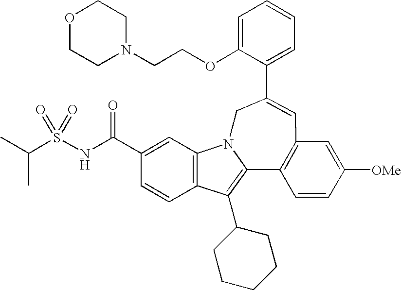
C1=C(OCCN2CCOCC2)C(C2=CC3=C(C4=C(C5CCCCC5)C5=C(C=C(C(NS(C(C)C)(=O)=O)=O)C=C5)N4C2)C=CC([OMe])=C3)=CC=C1
